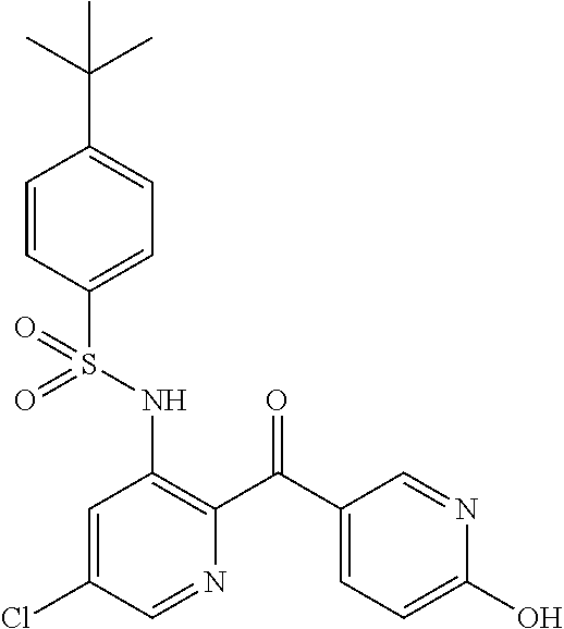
C1=CC(S(NC2=C(C(C3=CC=C(O)N=C3)=O)N=CC(Cl)=C2)(=O)=O)=CC=C1C(C)(C)C
